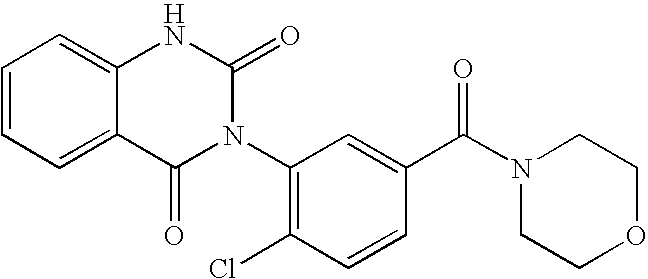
C12=CC=CC=C1NC(=O)N(C1=C(Cl)C=CC(C(N3CCOCC3)=O)=C1)C2=O
